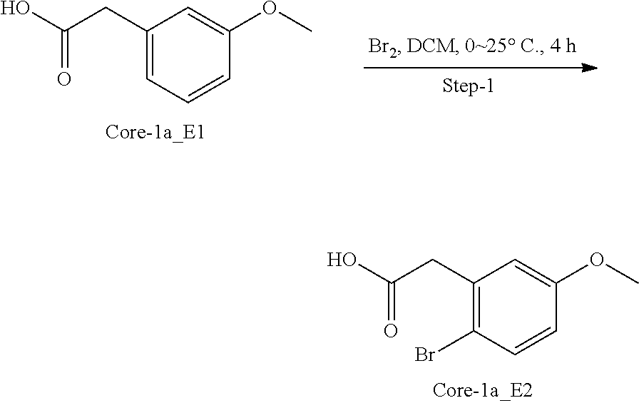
C1(CC(=O)O)=C(Br)C=CC(OC)=C1.C1(CC(=O)O)=CC=CC(OC)=C1
